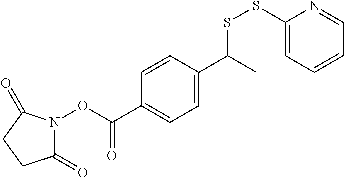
C1(=O)N(OC(=O)C2=CC=C(C(SSC3=CC=CC=N3)C)C=C2)C(=O)CC1
